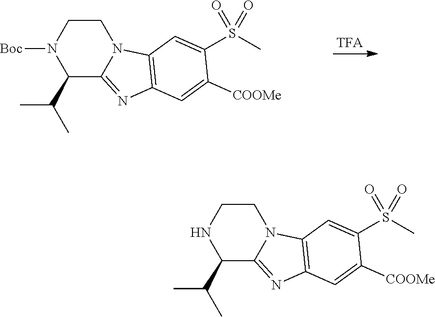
C1CN([Boc])C(C(C)C)C2=NC3=C(N12)C=C(S(C)(=O)=O)C([COOMe])=C3.C1CNC(C(C)C)C2=NC3=C(N12)C=C(S(C)(=O)=O)C([COOMe])=C3
